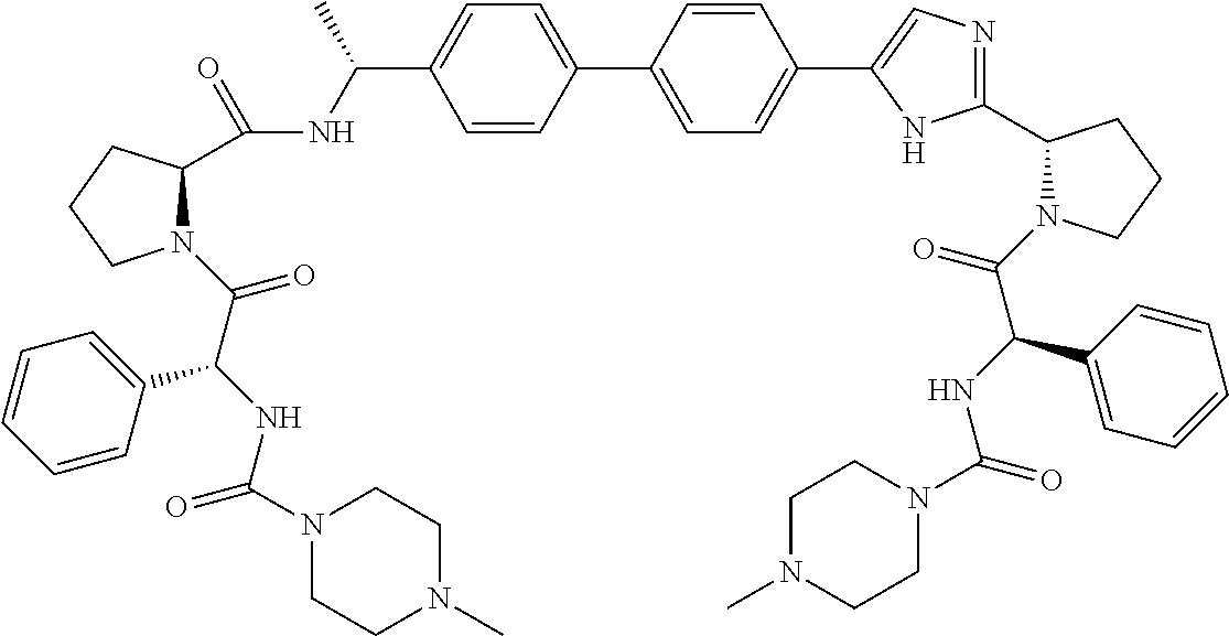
C1=CC(C2=CC=C(C3=CN=C(C4N(C(=O)C(NC(=O)N5CCN(C)CC5)C5=CC=CC=C5)CCC4)N3)C=C2)=CC=C1C(NC(C1N(C(=O)C(NC(N2CCN(C)CC2)=O)C2=CC=CC=C2)CCC1)=O)C
